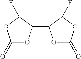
C1(=O)OC(C2OC(=O)OC2F)C(F)O1
